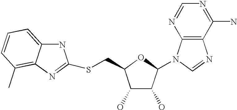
C1(O)C(O)C(N2C3=C(N=C2)C(N)=NC=N3)OC1CSC1=NC2=C(C)C=CC=C2N1
